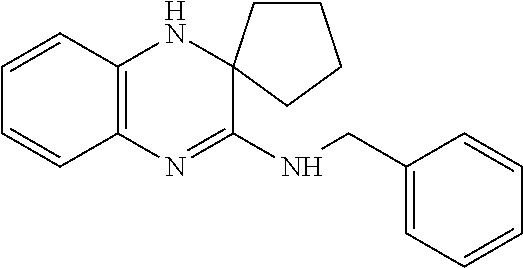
C1=CC2=C(C=C1)N=C(NCC1=CC=CC=C1)C1(N2)CCCC1
